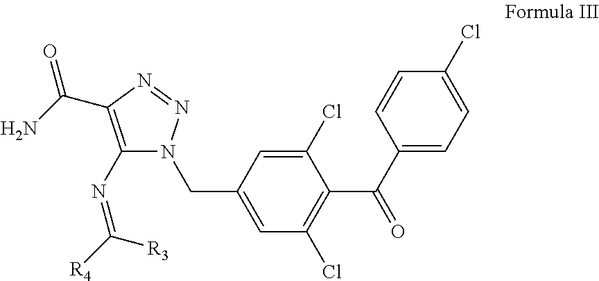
C1(N=C([R4])[R3])=C(C(N)=O)N=NN1CC1=CC(Cl)=C(C(C2=CC=C(Cl)C=C2)=O)C(Cl)=C1
